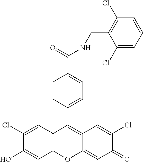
C12=C(C=C(Cl)C(O)=C1)C(C1=CC=C(C(=O)NCC3=C(Cl)C=CC=C3Cl)C=C1)=C1C(=CC(=O)C(Cl)=C1)O2
